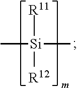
C[Si](C)([R11])[R12]
